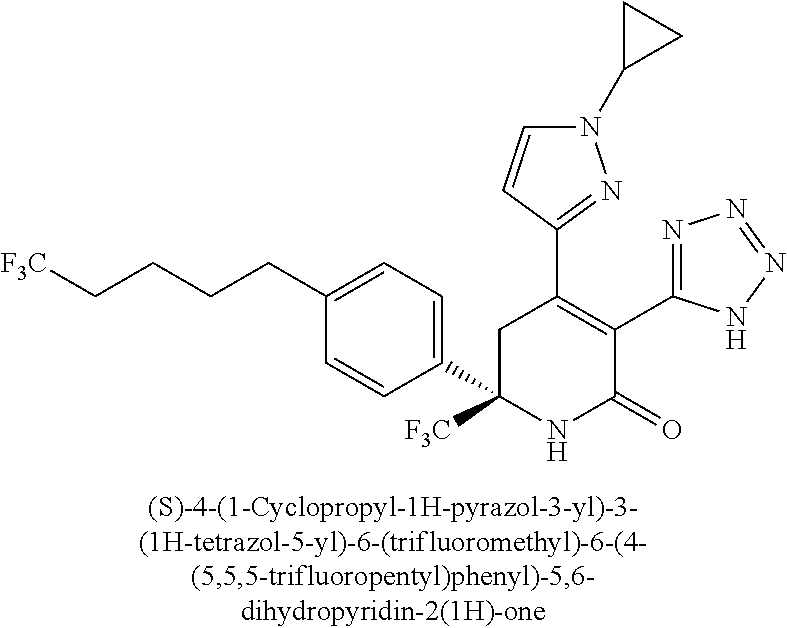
C1(C2=C(C3=NN=NN3)C(=O)NC(C3=CC=C(CCCC[F3C])C=C3)([F3C])C2)=NN(C2CC2)C=C1
